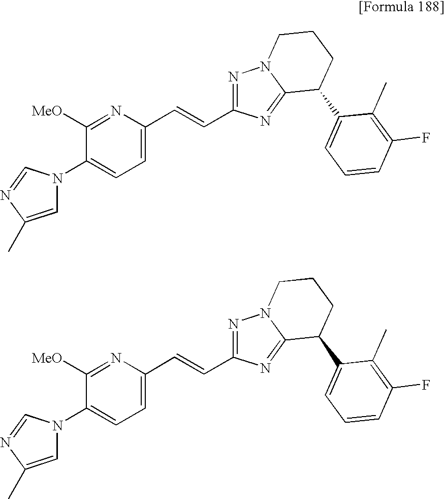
N1(C2=CC=C(C=CC3=NN4C(=N3)C(C3=CC=CC(F)=C3C)CCC4)N=C2[MeO])C=C(C)N=C1.N1(C2=CC=C(C=CC3=NN4C(=N3)C(C3=CC=CC(F)=C3C)CCC4)N=C2[MeO])C=C(C)N=C1
